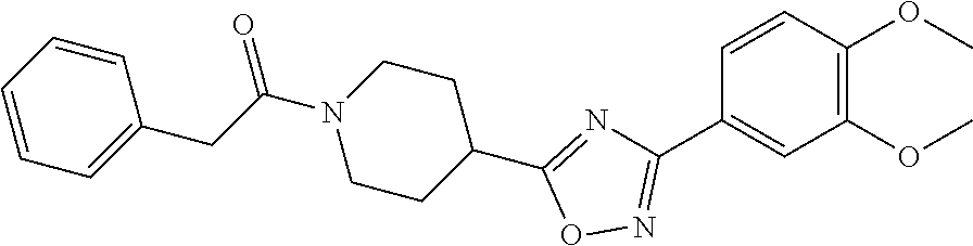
C1=CC(OC)=C(OC)C=C1C1=NOC(C2CCN(C(CC3=CC=CC=C3)=O)CC2)=N1
